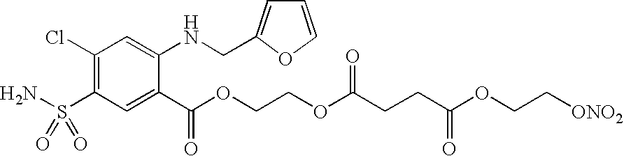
C1(Cl)=C(S(N)(=O)=O)C=C(C(OCCOC(CCC(OCC[ONO2])=O)=O)=O)C(NCC2=CC=CO2)=C1
